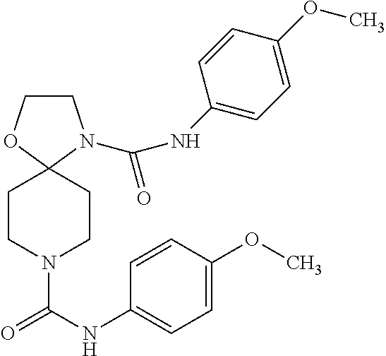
C1COC2(N1C(=O)NC1=CC=C(OC)C=C1)CCN(C(NC1=CC=C(OC)C=C1)=O)CC2
